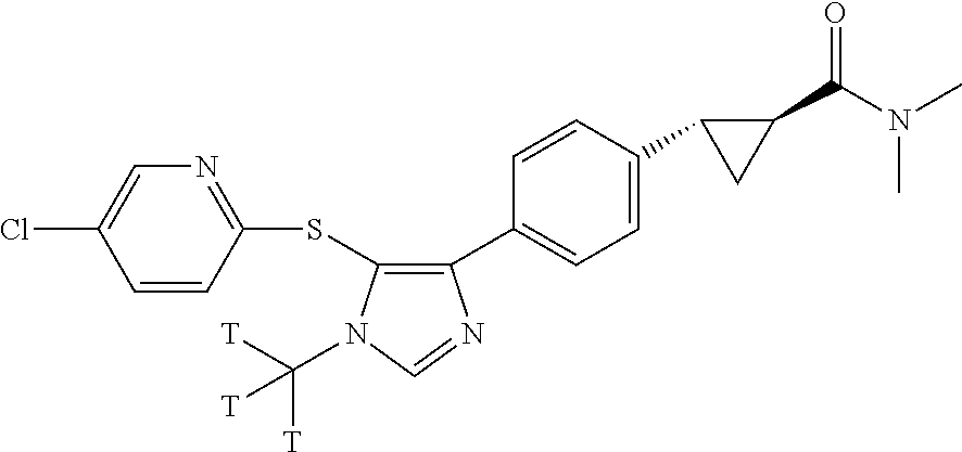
C1(SC2=C(C3=CC=C(C4C(C(N(C)C)=O)C4)C=C3)N=CN2C([T])([T])[T])=NC=C(Cl)C=C1
